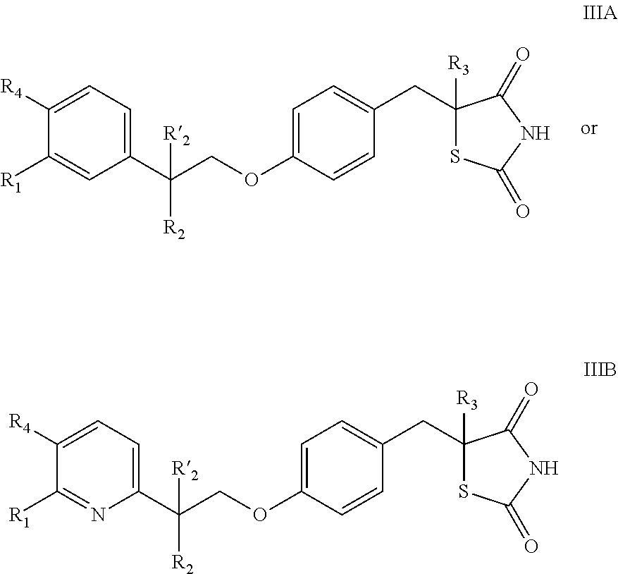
C1=C(OCC(C2=CC=C([R4])C([R1])=N2)([R2])[R2])C=CC(CC2([R3])SC(=O)NC2=O)=C1.C1=C(OCC(C2=CC=C([R4])C([R1])=C2)([R2])[R2])C=CC(CC2([R3])SC(=O)NC2=O)=C1
